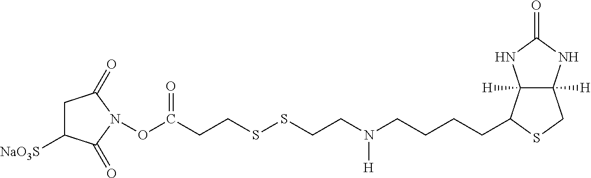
C12([H])C([H])(NC(=O)N1)CSC2CCCCN(CCSSCCC(ON1C(=O)C([NaO3S])CC1=O)=O)[H]
